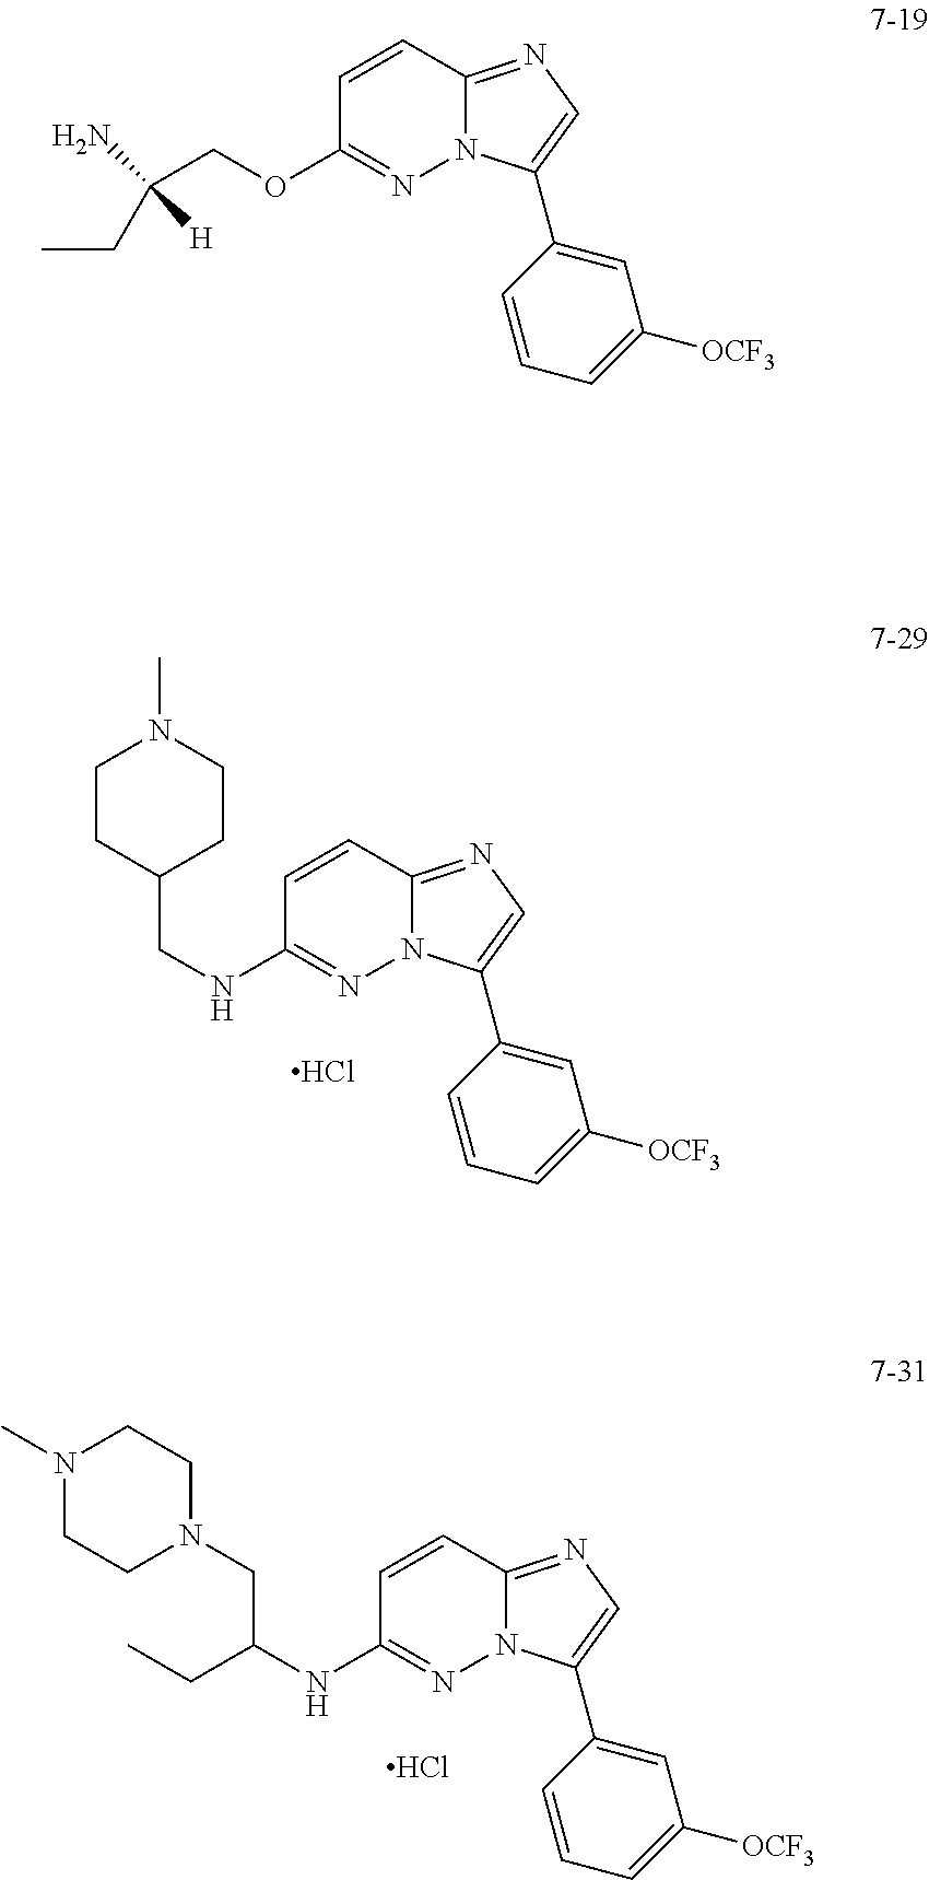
C1=CC2=NC=C(C3=CC([OCF3])=CC=C3)N2N=C1NCC1CCN(C)CC1.Cl.C1=CC2=NC=C(C3=CC([OCF3])=CC=C3)N2N=C1NC(CN1CCN(C)CC1)CC.Cl.C1=CC2=NC=C(C3=CC([OCF3])=CC=C3)N2N=C1OCC(CC)([H])N
